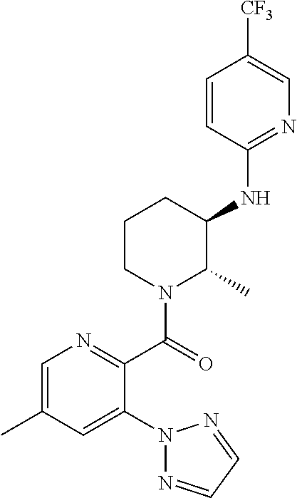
C1=C(C)C=C(N2N=CC=N2)C(C(=O)N2C(C)C(NC3=NC=C([CF3])C=C3)CCC2)=N1
